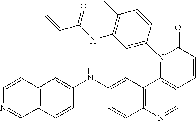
C12=C(N=CC3=C1N(C1=CC(NC(C=C)=O)=C(C)C=C1)C(=O)C=C3)C=CC(NC1=CC3=C(C=C1)C=NC=C3)=C2
